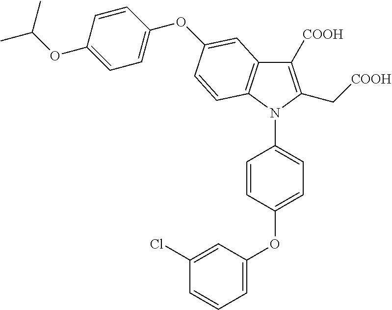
C1([COOH])=C(C[COOH])N(C2=CC=C(OC3=CC=CC(Cl)=C3)C=C2)C2=C1C=C(OC1=CC=C(OC(C)C)C=C1)C=C2
